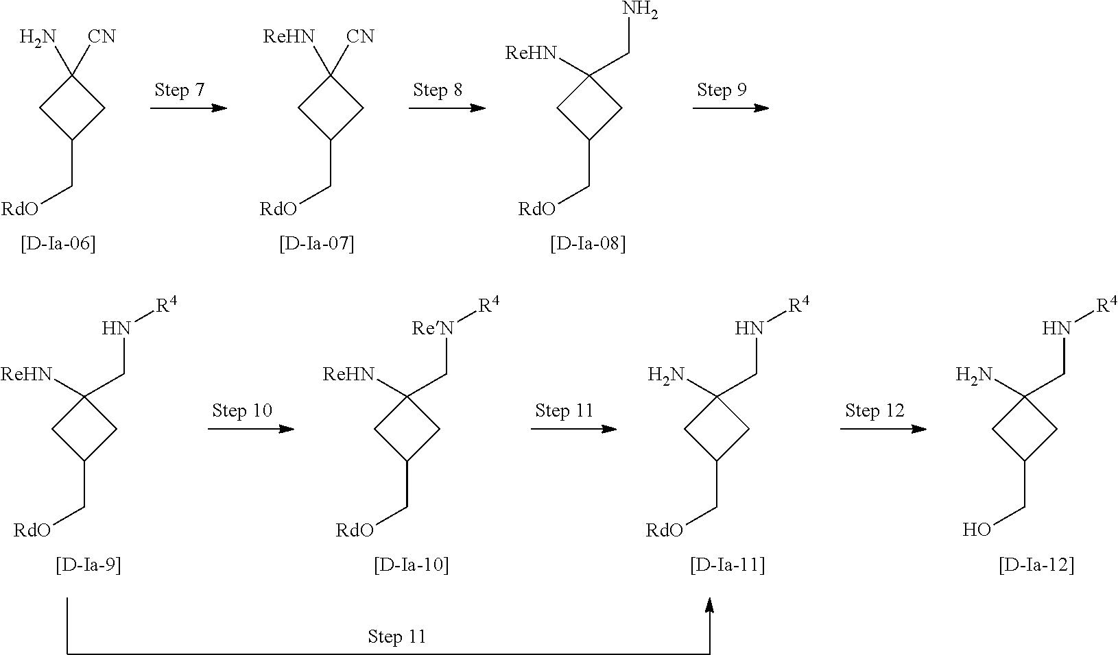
C1([CN])(N)CC(C[RdO])C1.C1([CN])([ReHN])CC(C[RdO])C1.C1(CN)([ReHN])CC(C[RdO])C1.C1(CN[R4])(N)CC(CO)C1.C1(CN[R4])(N)CC(C[RdO])C1.C1(C[ReN][R4])([ReHN])CC(C[RdO])C1.C1(CN[R4])([ReHN])CC(C[RdO])C1
